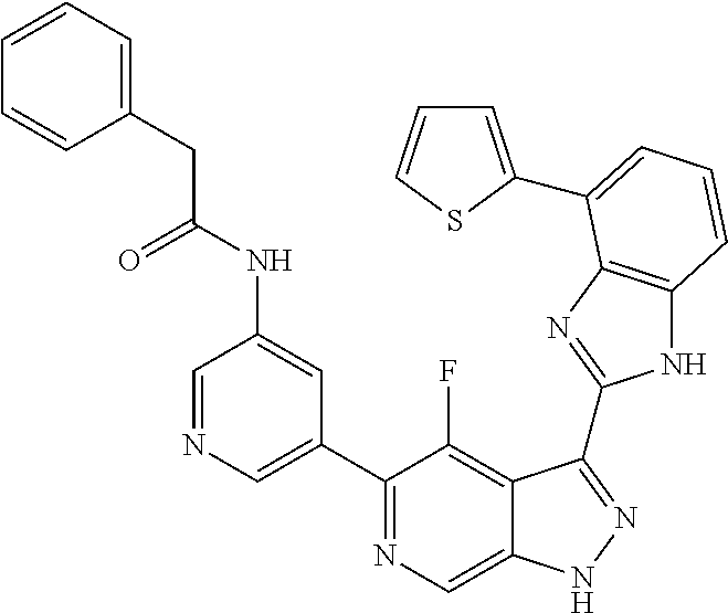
C1=NC=C(C2=NC=C3C(=C2F)C(C2=NC4=C(N2)C=CC=C4C2=CC=CS2)=NN3)C=C1NC(CC1=CC=CC=C1)=O
